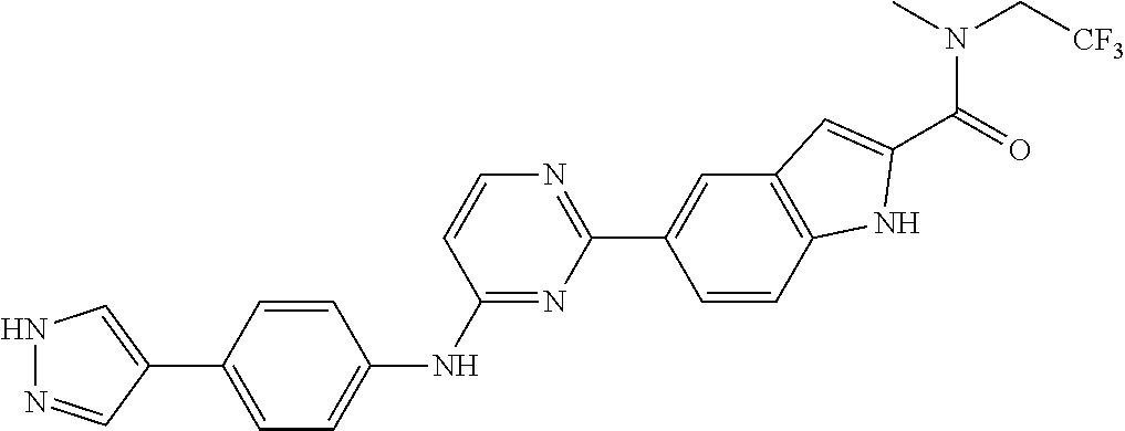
N1N=CC(C2=CC=C(NC3=NC(C4=CC5=C(C=C4)NC(C(=O)N(C)C[CF3])=C5)=NC=C3)C=C2)=C1
